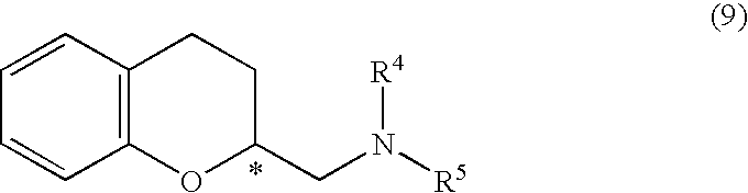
C12=C(C=CC=C1)CCC(CN([R5])[R4])O2
